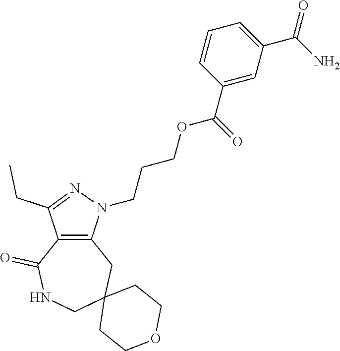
C12=C(N(CCCOC(C3=CC(C(N)=O)=CC=C3)=O)N=C1CC)CC1(CNC2=O)CCOCC1
